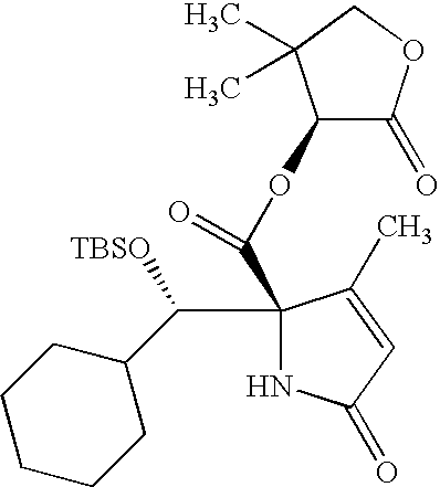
C1(C([TBSO])C2CCCCC2)(C(OC2C(=O)OCC2(C)C)=O)NC(=O)C=C1C
